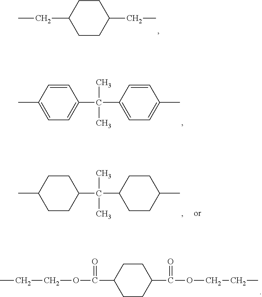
C1CC(CC)CCC1CC.CC1=CC=C(C(C)(C)C2=CC=C(C)C=C2)C=C1.CC1CCC(C(C)(C)C2CCC(C)CC2)CC1.C1CC(C(OCCC)=O)CCC1C(OCCC)=O
